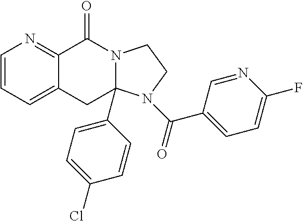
C1=CC=C2C(=N1)C(=O)N1CCN(C(C3=CC=C(F)N=C3)=O)C1(C1=CC=C(Cl)C=C1)C2
